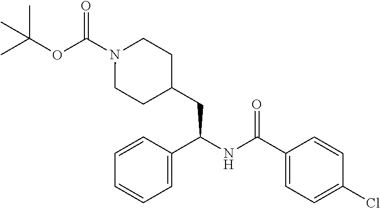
CC(OC(N1CCC(CC(NC(C2=CC=C(Cl)C=C2)=O)C2=CC=CC=C2)CC1)=O)(C)C
